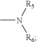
CN([R5])[R6]
